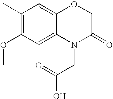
C1(C)=C(OC)C=C2C(=C1)OCC(=O)N2CC(O)=O
